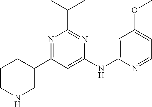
N1=C(C2CNCCC2)C=C(NC2=CC(OC)=CC=N2)N=C1C(C)C
